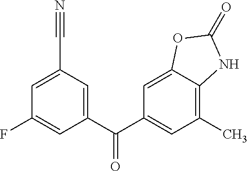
C1=C(C#N)C=C(C(C2=CC(C)=C3C(=C2)OC(=O)N3)=O)C=C1F
